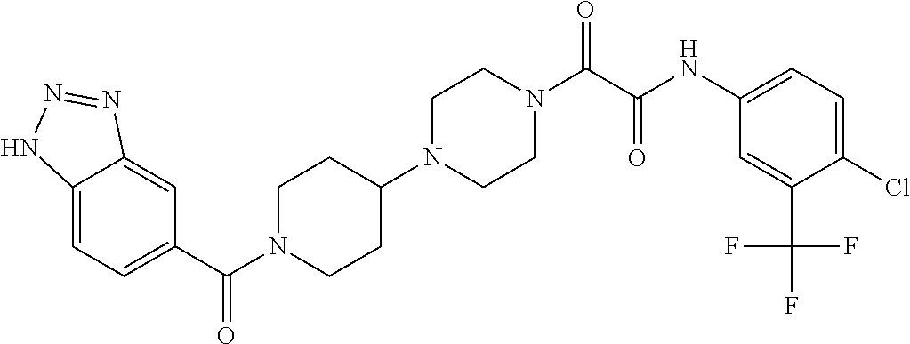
C12=CC=C(C(N3CCC(N4CCN(C(C(NC5=CC=C(Cl)C(C(F)(F)F)=C5)=O)=O)CC4)CC3)=O)C=C1N=NN2
